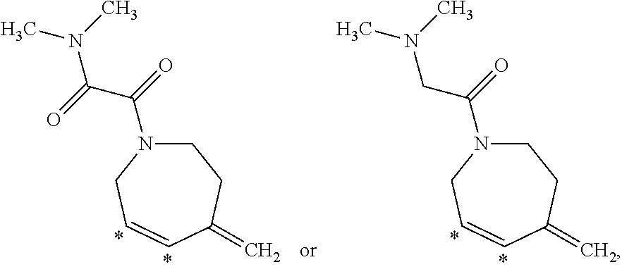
C1N(C(C(=O)N(C)C)=O)CC=CC(=C)C1.C1N(C(CN(C)C)=O)CC=CC(=C)C1
